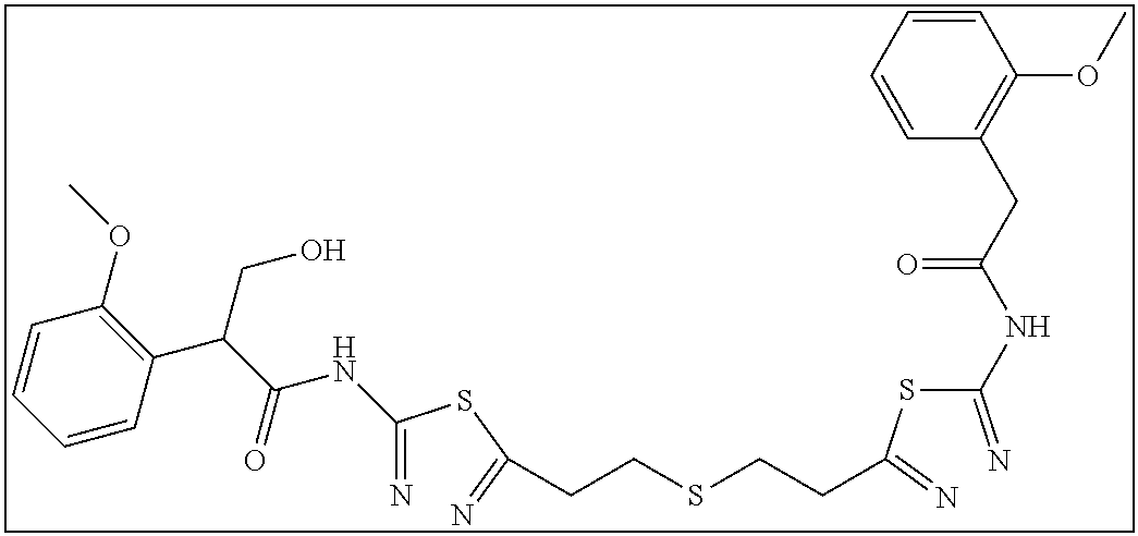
C(=N)(SC(=N)CCSCCC(SC(=N)NC(CC1=C(OC)C=CC=C1)=O)=N)NC(C(CO)C1=C(OC)C=CC=C1)=O
